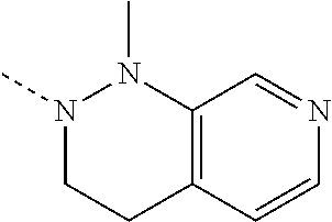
N1(C)CCC2=C(N1C)C=NC=C2
